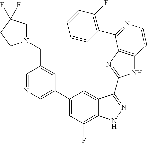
C1(C2=CN=CC(CN3CC(F)(F)CC3)=C2)=CC(F)=C2C(=C1)C(C1=NC3=C(N1)C=CN=C3C1=C(F)C=CC=C1)=NN2
